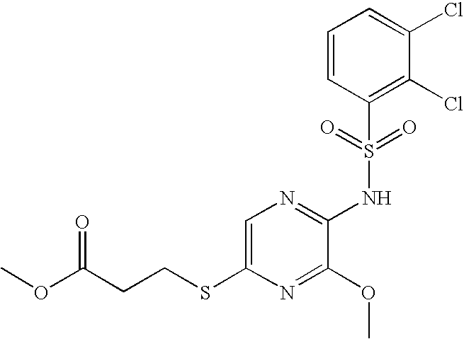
C1=C(SCCC(OC)=O)N=C(OC)C(NS(C2=C(Cl)C(Cl)=CC=C2)(=O)=O)=N1
